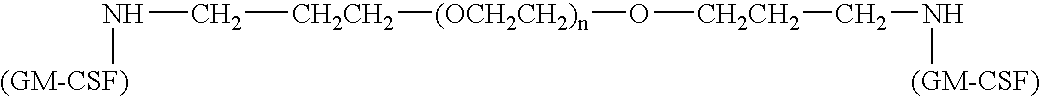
[CH2CH2](CN[(GM-CSF)])[(OCH2CH2)n]O[CH2CH2]CN[(GM-CSF)]
